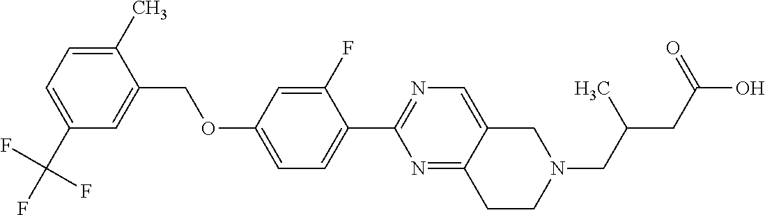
C1(C(F)(F)F)=CC=C(C)C(COC2=CC=C(C3=NC=C4C(=N3)CCN(CC(CC(O)=O)C)C4)C(F)=C2)=C1
